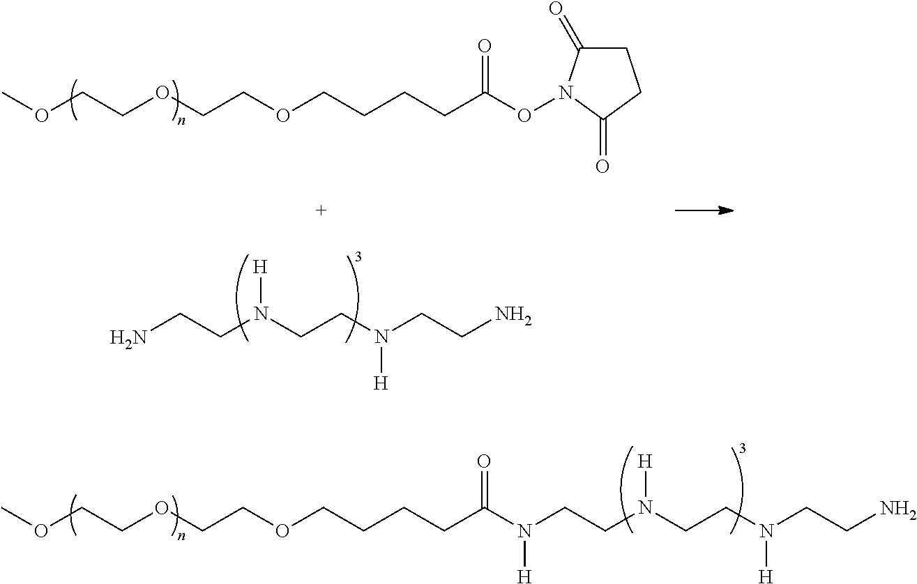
COCCOCCOCCCCC(ON1C(=O)CCC1=O)=O.NCCN(CCN(CCN)[H])[H].COCCOCCOCCCCC(=O)N(CCN(CCN(CCN)[H])[H])[H]
